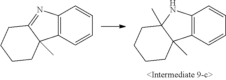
C12=C(C=CC=C1)C1(C)C(C)(N2)CCCC1.C12=C(C=CC=C1)C1(C)C(=N2)CCCC1
